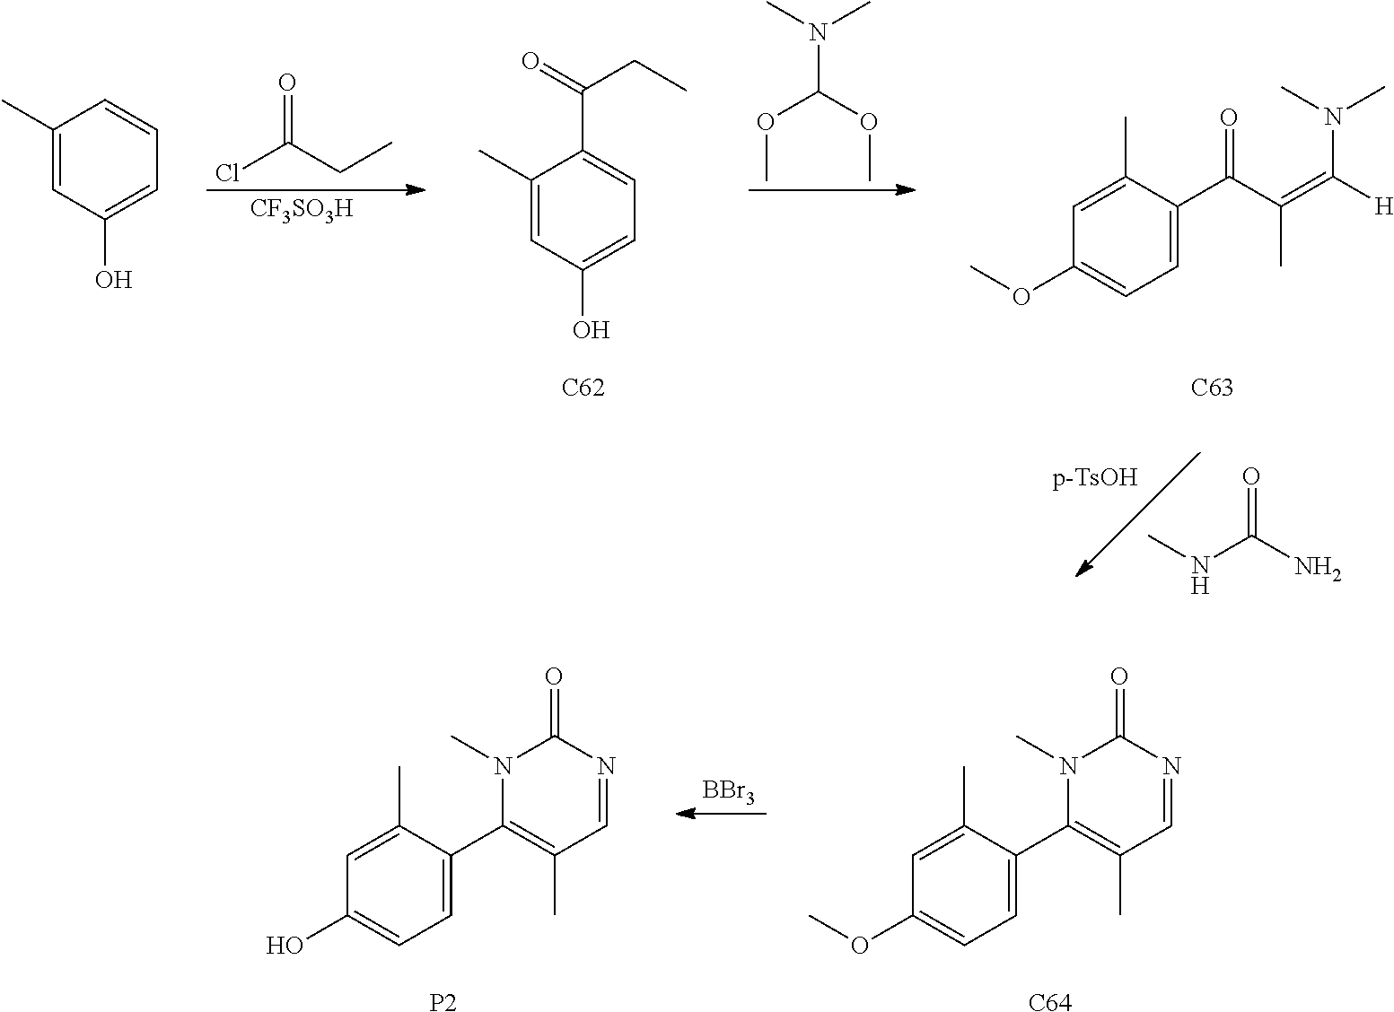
C1(C)=CC(O)=CC=C1.ClC(CC)=O.C1(C)=CC(O)=CC=C1C(CC)=O.N(C(OC)OC)(C)C.C1(C)=CC(OC)=CC=C1C(C(=C([H])N(C)C)C)=O.[CF3SO3H].[C62].[C63].CNC(N)=O.C1(C)=CC(OC)=CC=C1C1=C(C)C=NC(=O)N1C.C1(C)=CC(O)=CC=C1C1=C(C)C=NC(=O)N1C.[BBr3].[P2].[C64]
